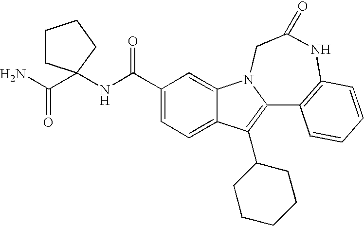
C12=CC=C(C(NC3(C(N)=O)CCCC3)=O)C=C1N1C(=C2C2CCCCC2)C2=C(NC(=O)C1)C=CC=C2
